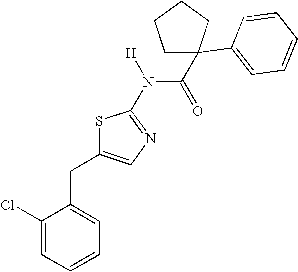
C1(Cl)=CC=CC=C1CC1=CN=C(N([H])C(=O)C2(C3=CC=CC=C3)CCCC2)S1
